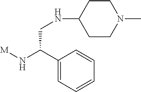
[M]NC(C1=CC=CC=C1)CNC1CCN(C)CC1
